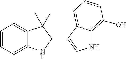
C1(C2=CNC3=C(O)C=CC=C23)C(C)(C)C2=CC=CC=C2N1
